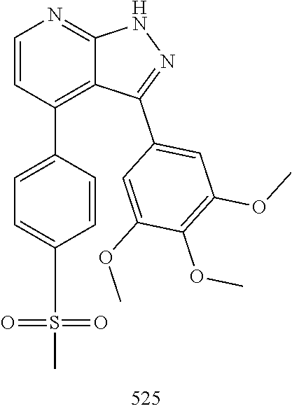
O(C)C1=C(OC)C(OC)=CC(C2=NNC3=NC=CC(C4=CC=C(S(C)(=O)=O)C=C4)=C23)=C1
